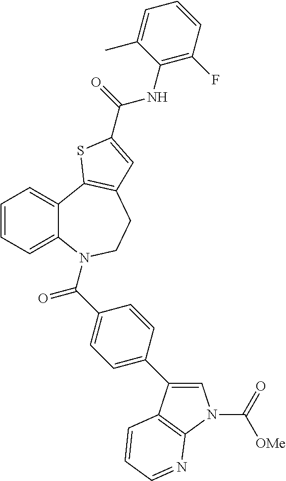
C1=CC=C2C(=C1)C1=C(CCN2C(C2=CC=C(C3=CN(C(=O)[OMe])C4=C3C=CC=N4)C=C2)=O)C=C(C(=O)NC2=C(F)C=CC=C2C)S1
